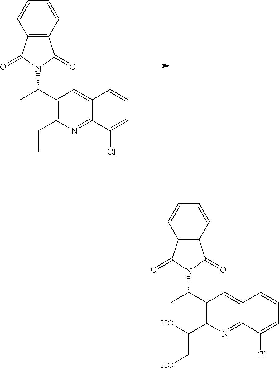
C12=NC(C=C)=C(C(C)N3C(=O)C4=C(C=CC=C4)C3=O)C=C1C=CC=C2Cl.C12=NC(C(CO)O)=C(C(C)N3C(=O)C4=C(C=CC=C4)C3=O)C=C1C=CC=C2Cl
